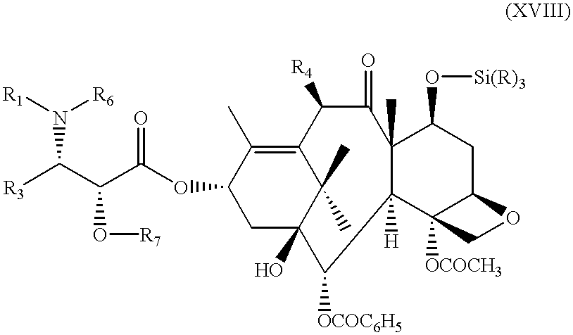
C1(OC(C(C([R3])N([R6])[R1])O[R7])=O)CC2(O)C(C)(C)C(=C1C)C([R4])C(=O)C1(C)C([H])(C3([OCOCH3])C(CC1O[Si(R)3])OC3)C2[OCOC6H5]
